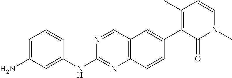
C1=C(N)C=C(NC2=NC3=C(C=N2)C=C(C2=C(C)C=CN(C)C2=O)C=C3)C=C1
